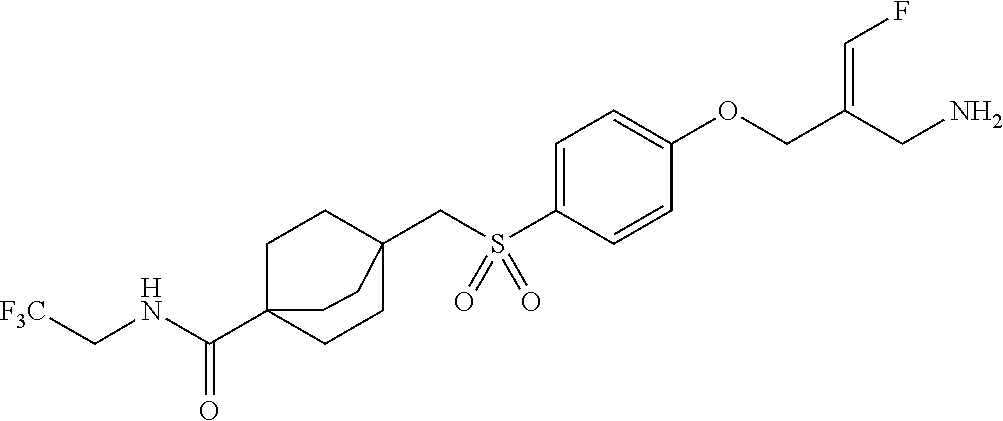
C1=C(S(CC23CCC(C(NC[F3C])=O)(CC2)CC3)(=O)=O)C=CC(OCC(CN)=CF)=C1
